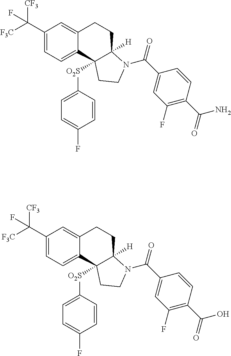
C1(C([F3C])([CF3])F)=CC=C2C(=C1)CCC1([H])C2([O2S]C2=CC=C(F)C=C2)CCN1C(C1=CC(F)=C(C(=O)N)C=C1)=O.C1(C([F3C])([CF3])F)=CC=C2C(=C1)CCC1([H])C2([O2S]C2=CC=C(F)C=C2)CCN1C(C1=CC(F)=C(C(=O)O)C=C1)=O
